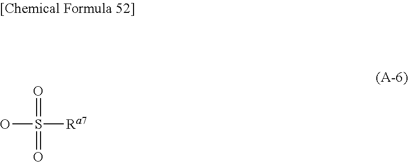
OS([Ra7])(=O)=O
